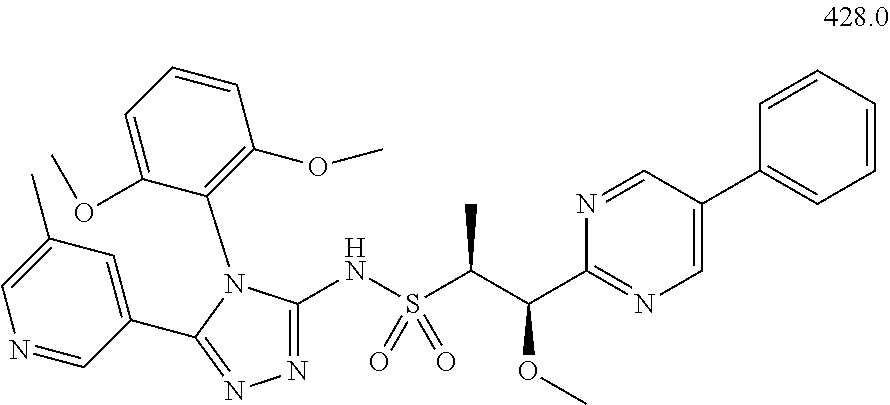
N1=C(NS(C(C(OC)C2=NC=C(C3=CC=CC=C3)C=N2)C)(=O)=O)N(C2=C(OC)C=CC=C2OC)C(C2=CC(C)=CN=C2)=N1
